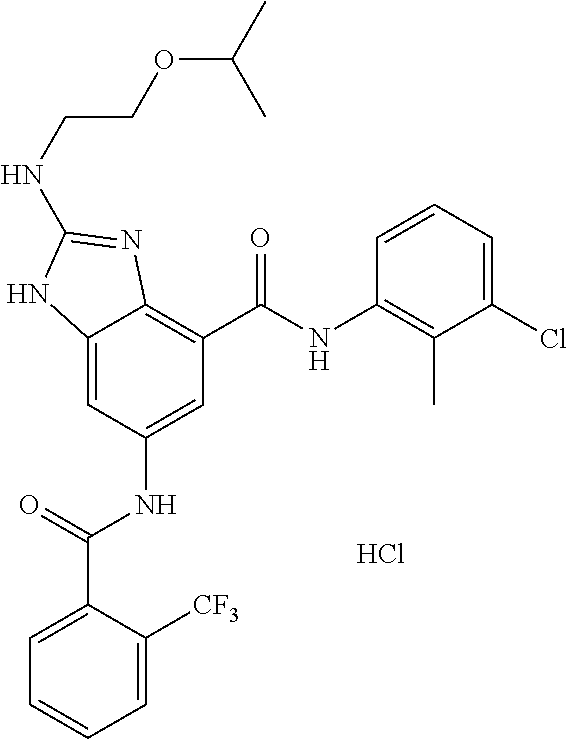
C12=CC(NC(C3=CC=CC=C3[CF3])=O)=CC(C(NC3=C(C)C(Cl)=CC=C3)=O)=C1N=C(NCCOC(C)C)N2.Cl
